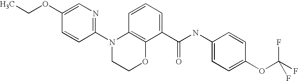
C1(N2CCOC3=C2C=CC=C3C(NC2=CC=C(OC(F)(F)F)C=C2)=O)=NC=C(OCC)C=C1
